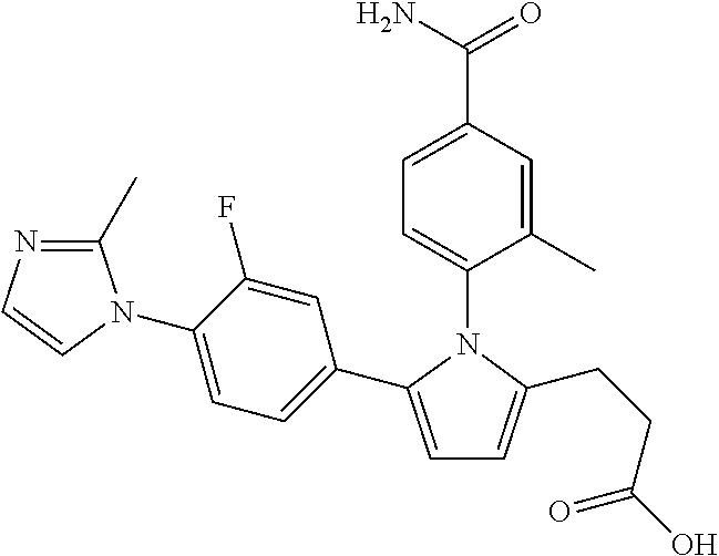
C1=C(C(N)=O)C=C(C)C(N2C(C3=CC=C(N4C(C)=NC=C4)C(F)=C3)=CC=C2CCC(O)=O)=C1
